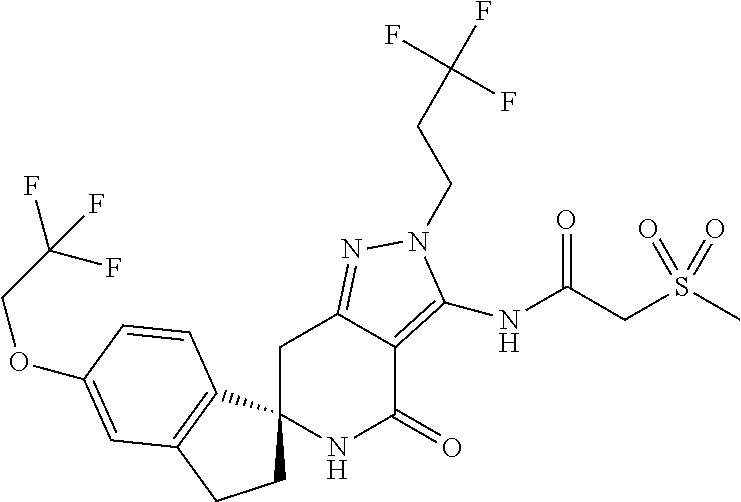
C1C2(C3=C(C1)C=C(OCC(F)(F)F)C=C3)NC(=O)C1=C(NC(=O)CS(C)(=O)=O)N(CCC(F)(F)F)N=C1C2
